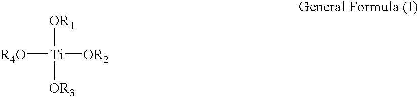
[Ti]([OR1])([OR2])([R4O])[OR3]
